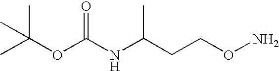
CC(OC(NC(CCON)C)=O)(C)C
